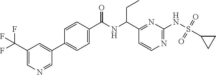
C1(C(NC(C2=CC=C(C3=CC(C(F)(F)F)=CN=C3)C=C2)=O)CC)=NC(NS(=O)(=O)C2CC2)=NC=C1
